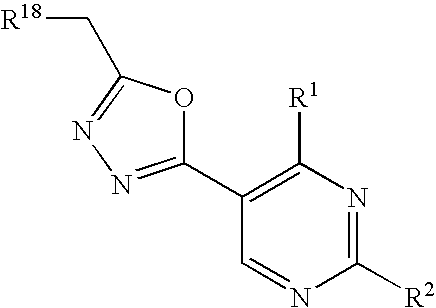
[R18]CC1=NN=C(C2=C([R1])N=C([R2])N=C2)O1
